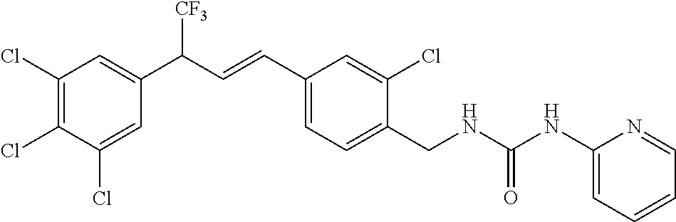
C1(Cl)=C(Cl)C(Cl)=CC(C([CF3])C=CC2=CC=C(CNC(NC3=CC=CC=N3)=O)C(Cl)=C2)=C1
